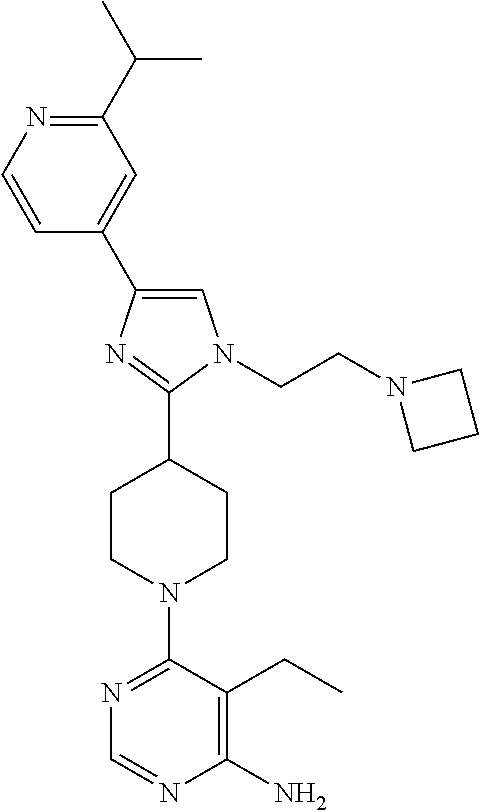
C1=C(C2=CC(C(C)C)=NC=C2)N=C(C2CCN(C3=NC=NC(N)=C3CC)CC2)N1CCN1CCC1
